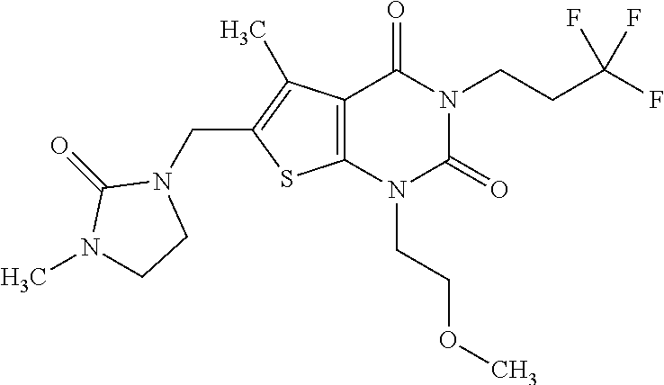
C12=C(N(CCOC)C(=O)N(CCC(F)(F)F)C1=O)SC(CN1C(=O)N(C)CC1)=C2C
